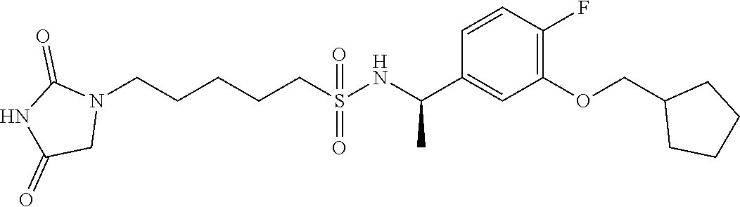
N1(CCCCCS(=O)(=O)NC(C2=CC(OCC3CCCC3)=C(F)C=C2)C)C(=O)NC(=O)C1
